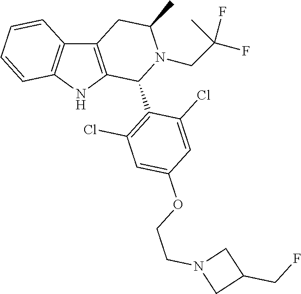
C12=C(NC3=C1C=CC=C3)C(C1=C(Cl)C=C(OCCN3CC(CF)C3)C=C1Cl)N(CC(F)(F)C)C(C)C2
